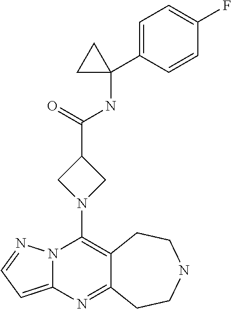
N12C(=CC=N1)N=C1C(=C2N2CC(C(=O)NC3(C4=CC=C(F)C=C4)CC3)C2)CCNCC1
